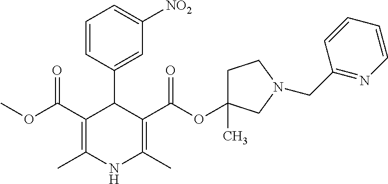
C1=CC(C2C(C(OC)=O)=C(C)NC(C)=C2C(OC2(C)CCN(CC3=NC=CC=C3)C2)=O)=CC([NO2])=C1
